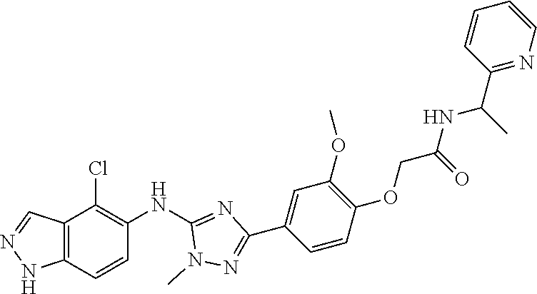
C12=C(C=CC(NC3=NC(C4=CC(OC)=C(OCC(NC(C5=NC=CC=C5)C)=O)C=C4)=NN3C)=C1Cl)NN=C2
